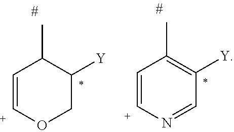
C1=[C+]OCC([Y])C1C.C1=[C+]N=CC([Y])=C1C
